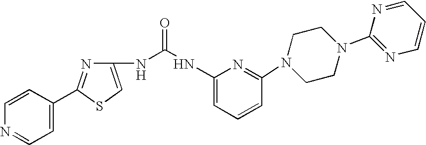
N1=C(C2=CC=NC=C2)SC=C1NC(=O)NC1=CC=CC(N2CCN(C3=NC=CC=N3)CC2)=N1
